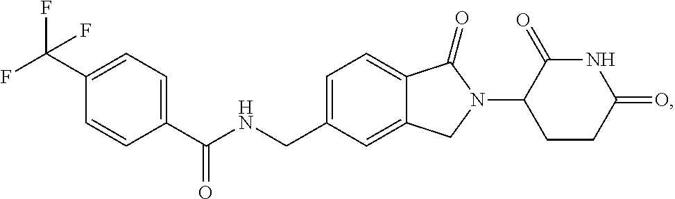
C1=C(CNC(C2=CC=C(C(F)(F)F)C=C2)=O)C=C2C(=C1)C(=O)N(C1CCC(=O)NC1=O)C2
